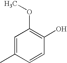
C1=C(C)C=CC(O)=C1OC
